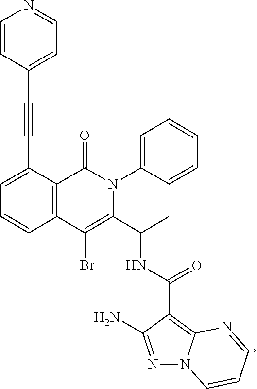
C1=C(C#CC2=CC=NC=C2)C2=C(C=C1)C(Br)=C(C(C)NC(C1=C3N(N=C1N)C=CC=N3)=O)N(C1=CC=CC=C1)C2=O
